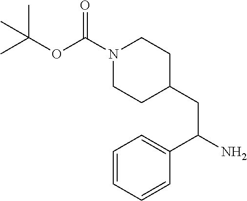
N1(C(OC(C)(C)C)=O)CCC(CC(C2=CC=CC=C2)N)CC1
